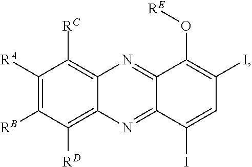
C1([RA])=C([RB])C([RD])=C2C(=C1[RC])N=C1C(=N2)C(I)=CC(I)=C1O[RE]
